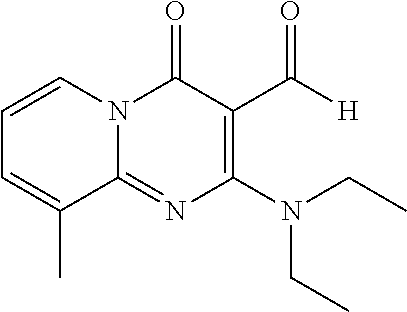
N(C1=C(C([H])=O)C(=O)N2C(=N1)C(C)=CC=C2)(CC)CC
